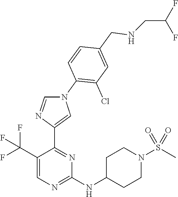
C1(C(F)(F)F)=CN=C(NC2CCN(S(C)(=O)=O)CC2)N=C1C1=CN(C2=C(Cl)C=C(CNCC(F)F)C=C2)C=N1
